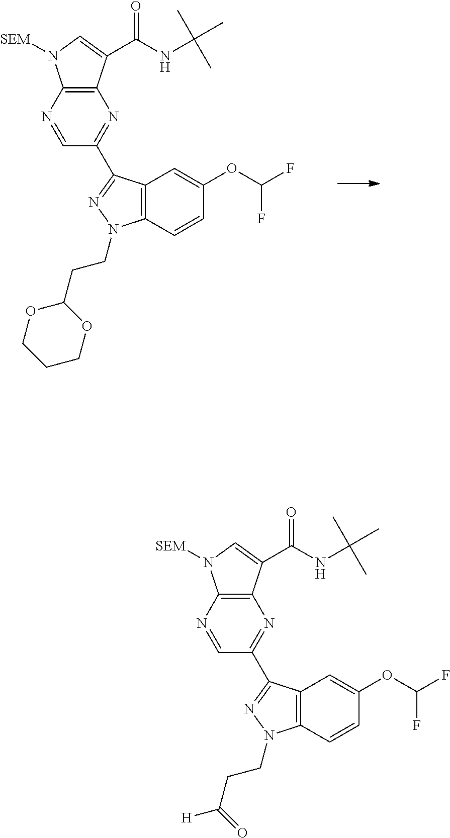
C12=C(N=CC(C3=NN(CCC4OCCCO4)C4=C3C=C(OC(F)F)C=C4)=N1)N([SEM])C=C2C(NC(C)(C)C)=O.C12=C(N=CC(C3=NN(CCC([H])=O)C4=C3C=C(OC(F)F)C=C4)=N1)N([SEM])C=C2C(NC(C)(C)C)=O
